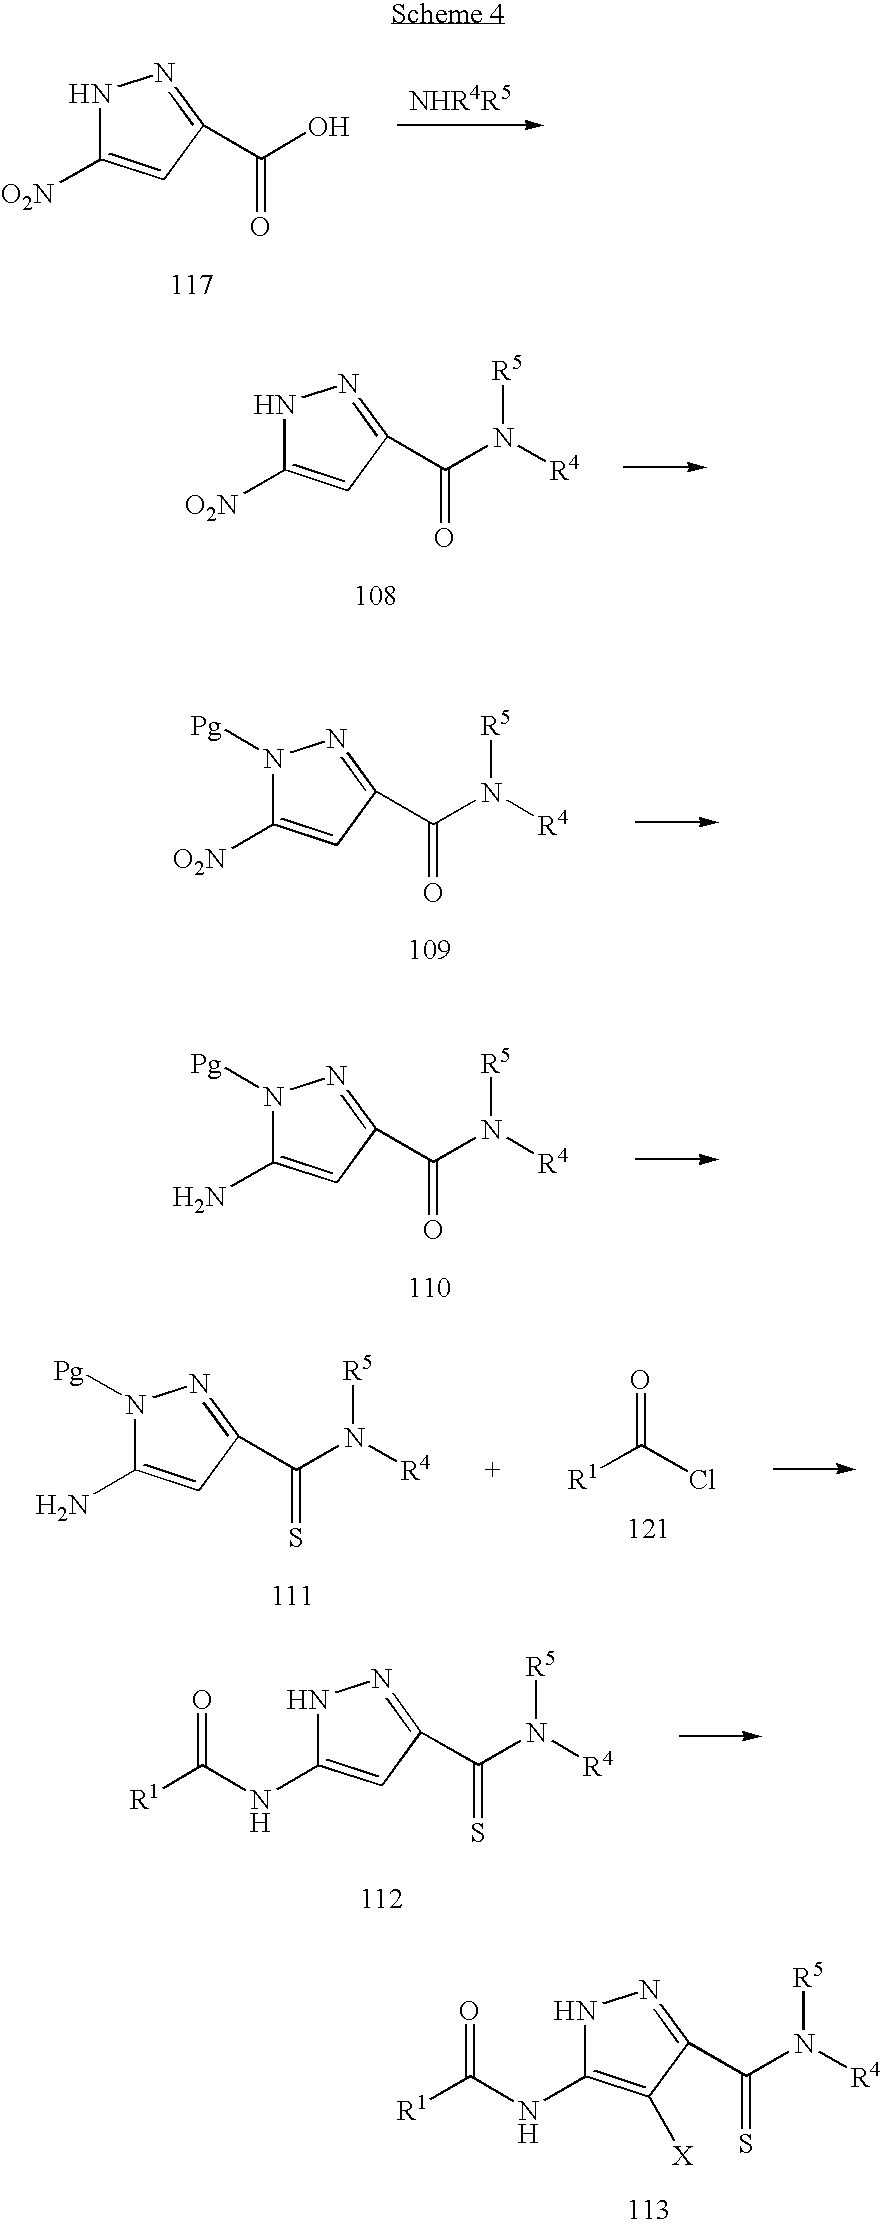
N1C([O2N])=CC(C(O)=O)=N1.N1C([O2N])=CC(C(N([R4])[R5])=O)=N1.N1([Pg])C([O2N])=CC(C(N([R4])[R5])=O)=N1.N1([Pg])C(N)=CC(C(N([R4])[R5])=O)=N1.N1C(NC([R1])=O)=CC(C(N([R4])[R5])=S)=N1.N1C(NC([R1])=O)=C([X])C(C(N([R4])[R5])=S)=N1.N1([Pg])C(N)=CC(C(N([R4])[R5])=S)=N1.[R1]C(Cl)=O
